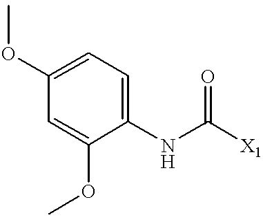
C1(OC)=CC(OC)=CC=C1NC([X1])=O
